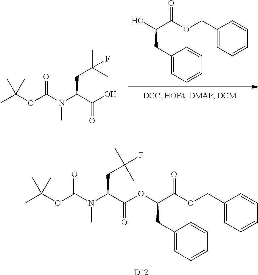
C1(COC(C(CC2=CC=CC=C2)OC(C(N(C)C(OC(C)(C)C)=O)CC(C)(C)F)=O)=O)=CC=CC=C1.[D12].C1(COC(C(O)CC2=CC=CC=C2)=O)=CC=CC=C1.OC(C(N(C)C(OC(C)(C)C)=O)CC(C)(C)F)=O
